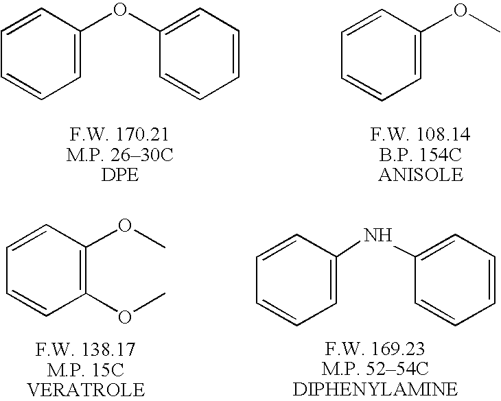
C1=C(OC2=CC=CC=C2)C=CC=C1.C1=CC=CC=C1OC.C1=CC=CC(OC)=C1OC.C1=C(NC2=CC=CC=C2)C=CC=C1
